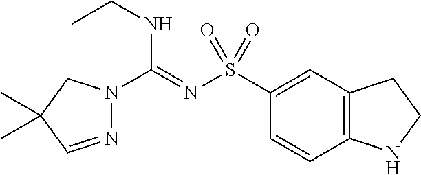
C1(S(N=C(NCC)N2N=CC(C)(C)C2)(=O)=O)=CC2=C(C=C1)NCC2
